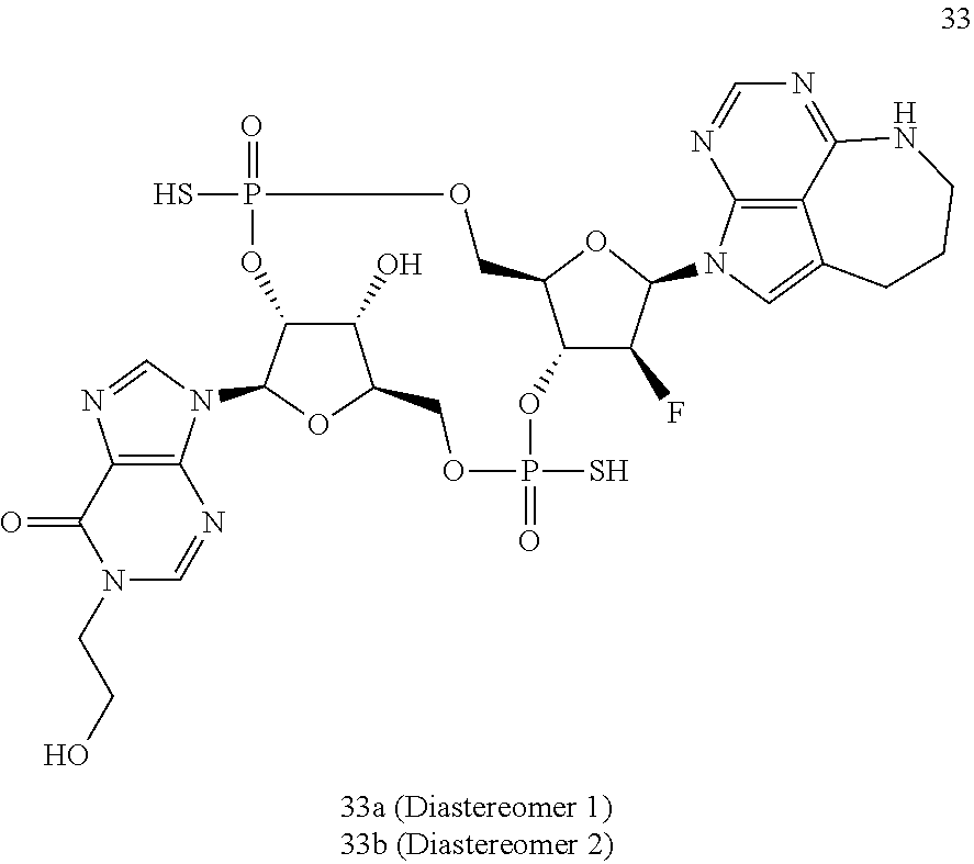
P1(S)(=O)OC2C(COP(=O)(S)OC3C(O)C(OC3N3C4=C(N=C3)C(=O)N(CCO)C=N4)CO1)OC(N1C3=C4C(=C1)CCCNC4=NC=N3)C2F
